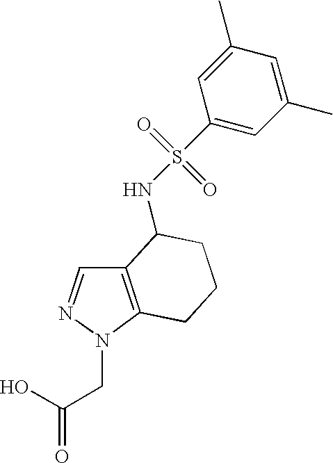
C12=C(N(CC(=O)O)N=C1)CCCC2NS(=O)(=O)C1=CC(C)=CC(C)=C1
